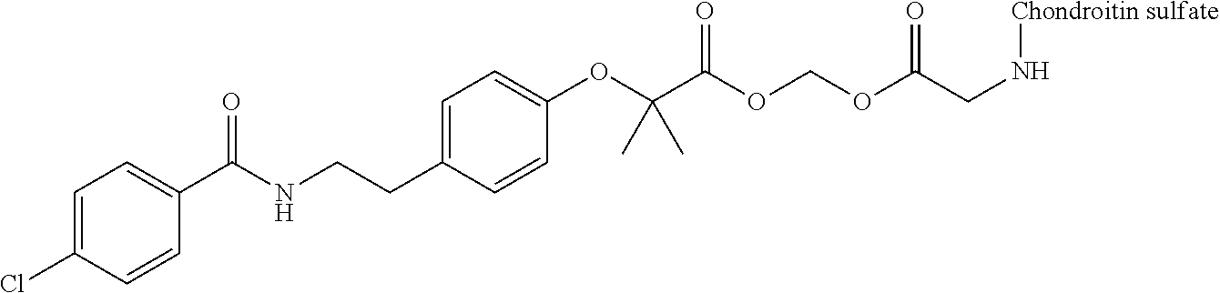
C1=C(Cl)C=CC(C(NCCC2=CC=C(OC(C(OCOC(CN[Chondroitin sulfate])=O)=O)(C)C)C=C2)=O)=C1
